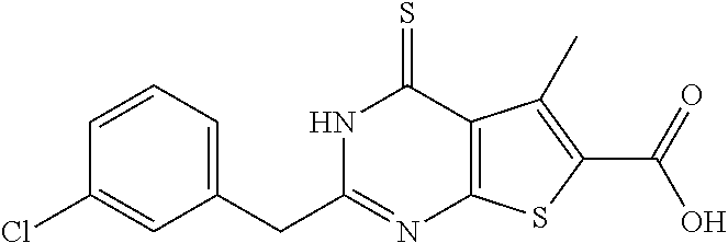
C1(CC2=NC3=C(C(=S)N2)C(C)=C(C(=O)O)S3)=CC=CC(Cl)=C1
